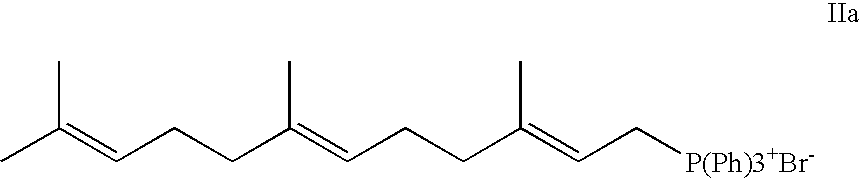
CC(=CCCC(=CCCC(=CC[P(Ph)3+Br-])C)C)C
